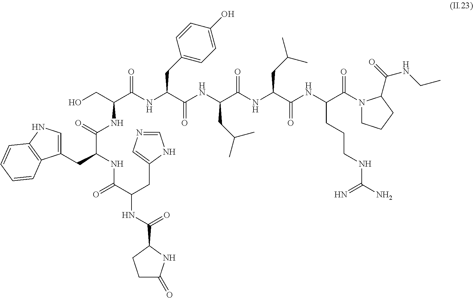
C1(CC(NC(C(CC2=CN=CN2)NC(C2CCC(=O)N2)=O)=O)C(=O)NC(C(NC(C(NC(C(NC(C(NC(C(N2CCCC2C(=O)NCC)=O)CCCNC(N)=N)=O)CC(C)C)=O)CC(C)C)=O)CC2=CC=C(O)C=C2)=O)CO)=CNC2=C1C=CC=C2
